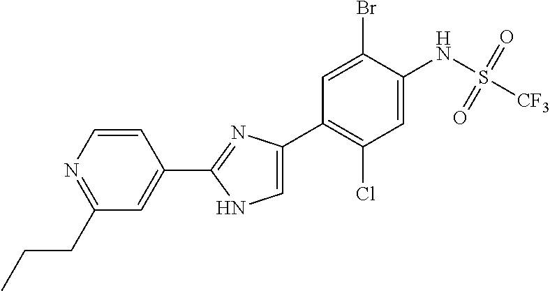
C1(C2=NC(C3=C(Cl)C=C(NS([CF3])(=O)=O)C(Br)=C3)=CN2)=CC(CCC)=NC=C1
